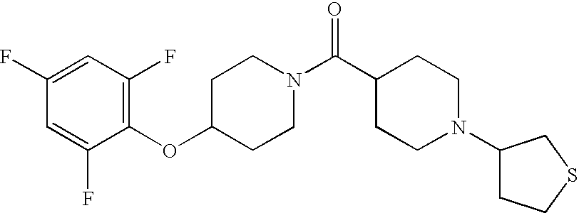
C1(OC2CCN(C(C3CCN(C4CCSC4)CC3)=O)CC2)=C(F)C=C(F)C=C1F
